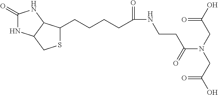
O=C(O)CN(CC(O)=O)C(=O)CCNC(CCCCC1SCC2C1NC(=O)N2)=O
